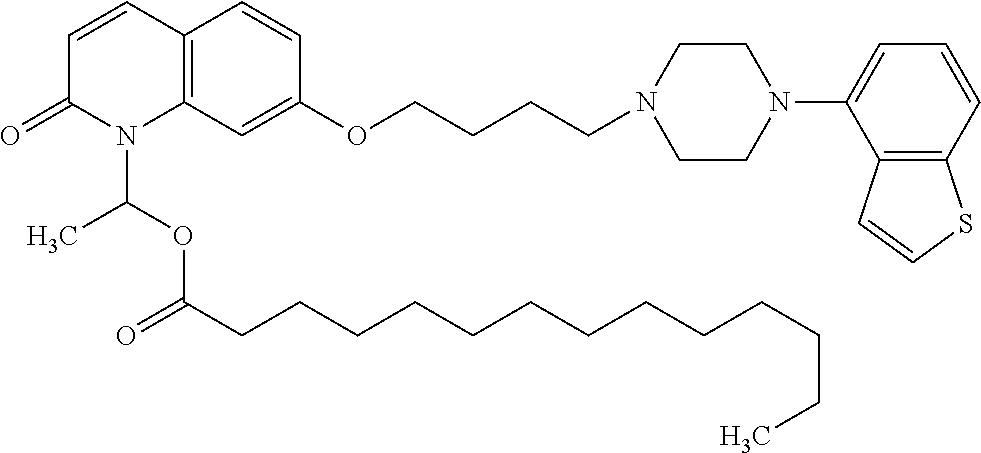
C12=C(C=C(OCCCCN3CCN(C4=CC=CC5=C4C=CS5)CC3)C=C1)N(C(OC(CCCCCCCCCCCCC)=O)C)C(=O)C=C2
